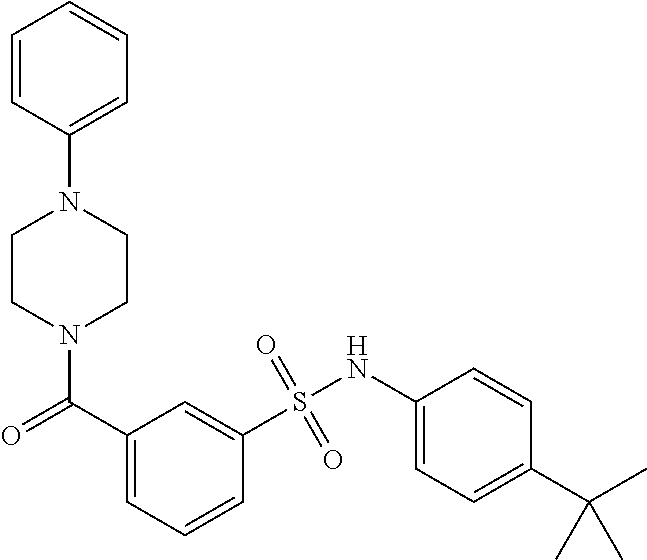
C1=CC(N2CCN(C(C3=CC=CC(S(NC4=CC=C(C(C)(C)C)C=C4)(=O)=O)=C3)=O)CC2)=CC=C1
